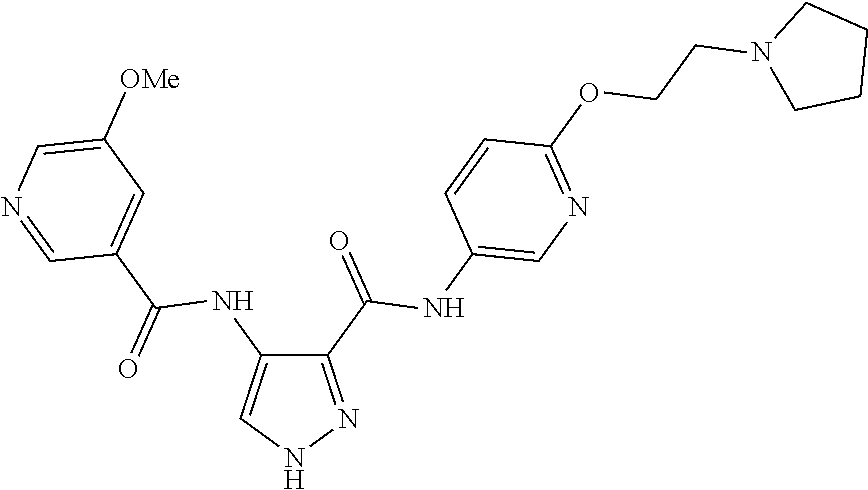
C1(C(=O)NC2=CN=C(OCCN3CCCC3)C=C2)=NNC=C1NC(C1=CC([OMe])=CN=C1)=O
